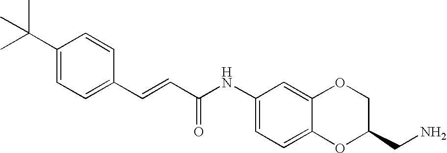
C(=CC(=O)NC1=CC=C2C(=C1)OCC(CN)O2)C1=CC=C(C(C)(C)C)C=C1
